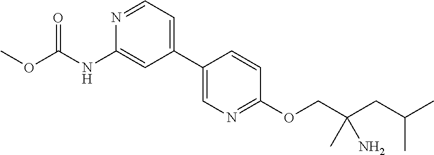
C1(C2=CC=NC(NC(OC)=O)=C2)=CN=C(OCC(CC(C)C)(C)N)C=C1
